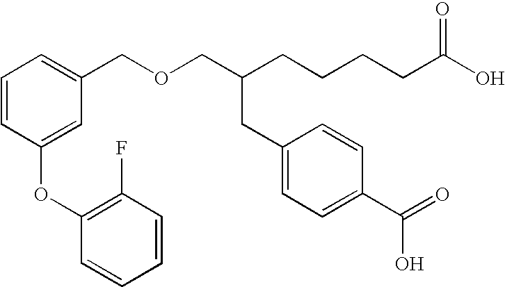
C(OCC(CCCCC(O)=O)CC1=CC=C(C(=O)O)C=C1)C1=CC=CC(OC2=C(F)C=CC=C2)=C1
